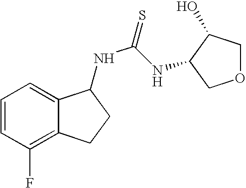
C1=CC(F)=C2C(=C1)C(NC(NC1C(O)COC1)=S)CC2
